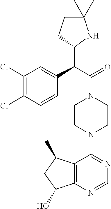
C1(Cl)=C(Cl)C=CC(C(C(=O)N2CCN(C3=NC=NC4=C3C(C)CC4O)CC2)C2NC(C)(C)CC2)=C1
